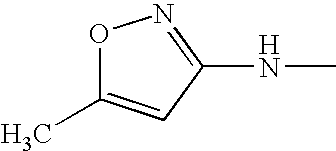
O1C(C)=CC(NC)=N1
